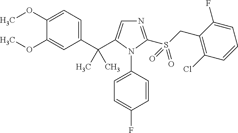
C1(OC)=CC=C(C(C2=CN=C(S(CC3=C(Cl)C=CC=C3F)(=O)=O)N2C2=CC=C(F)C=C2)(C)C)C=C1OC
